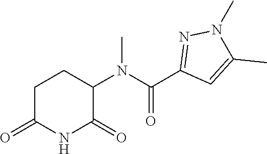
C1C(=O)NC(=O)C(N(C(C2=NN(C)C(C)=C2)=O)C)C1
